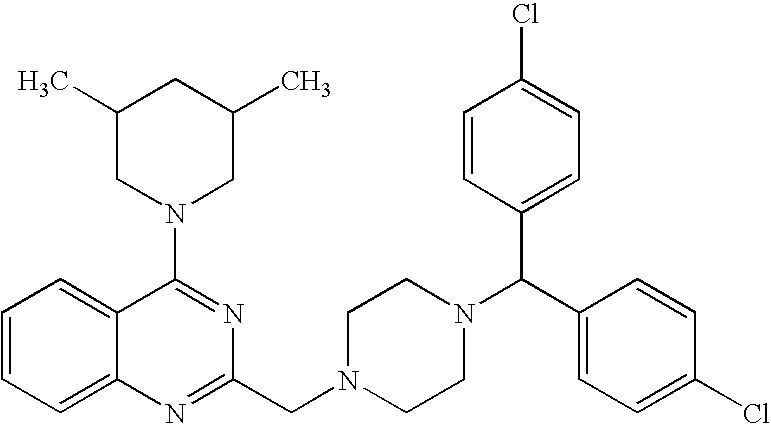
C1=CC=C2C(=C1)C(N1CC(C)CC(C)C1)=NC(CN1CCN(C(C3=CC=C(Cl)C=C3)C3=CC=C(Cl)C=C3)CC1)=N2
